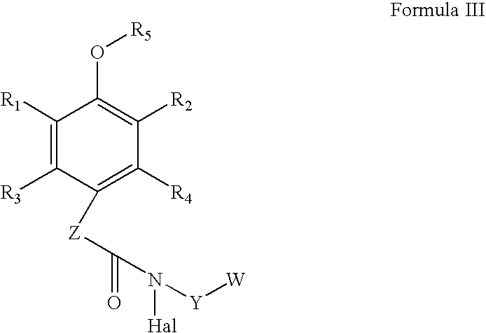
C1([R1])=C([R3])C([Z]C(=O)N([Hal])[Y][W])=C([R4])C([R2])=C1O[R5]
